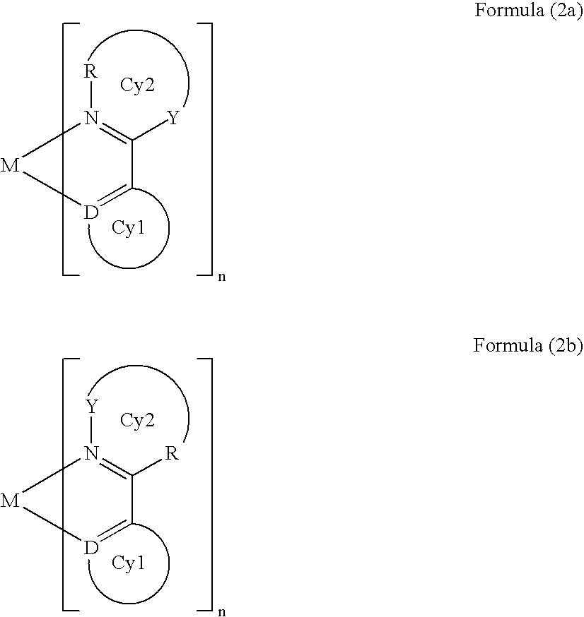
[Cy2].C1([Y])=N([R])[M][D]=C1.[Cy1].[Cy2].C1([R])=N([Y])[M][D]=C1.[Cy1]
